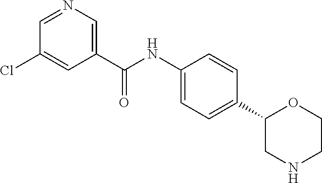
C1=NC=C(C(NC2=CC=C(C3CNCCO3)C=C2)=O)C=C1Cl
